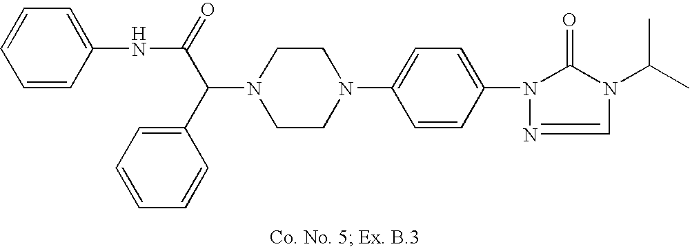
N1(C(C2=CC=CC=C2)C(=O)NC2=CC=CC=C2)CCN(C2=CC=C(N3C(=O)N(C(C)C)C=N3)C=C2)CC1
